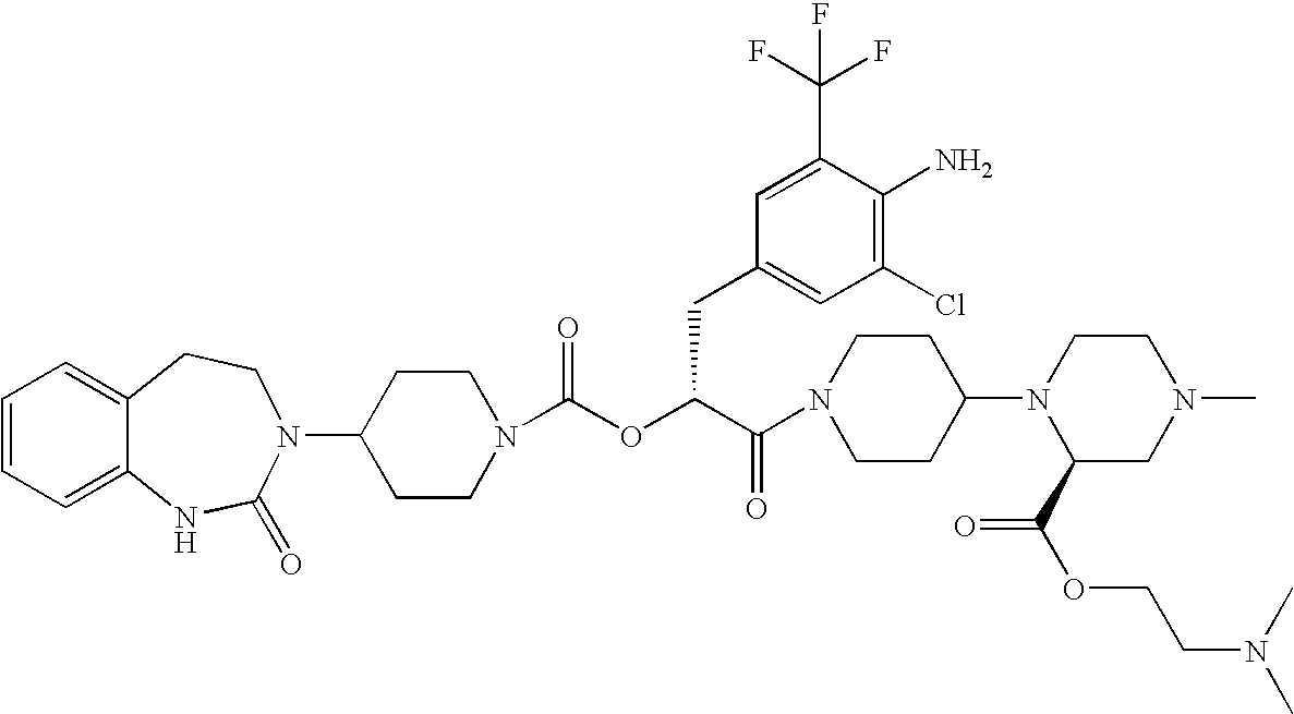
C1(N2C(=O)NC3=CC=CC=C3CC2)CCN(C(OC(C(=O)N2CCC(N3C(C(=O)OCCN(C)C)CN(C)CC3)CC2)CC2=CC(Cl)=C(N)C(C(F)(F)F)=C2)=O)CC1
